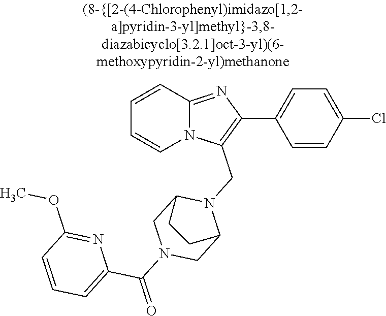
N12C(=NC(C3=CC=C(Cl)C=C3)=C1CN1C3CN(C(=O)C4=CC=CC(OC)=N4)CC1CC3)C=CC=C2
